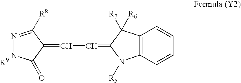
N1=C([R8])C(=CC=C2C([R7])([R6])C3=C(N2[R5])C=CC=C3)C(=O)N1
